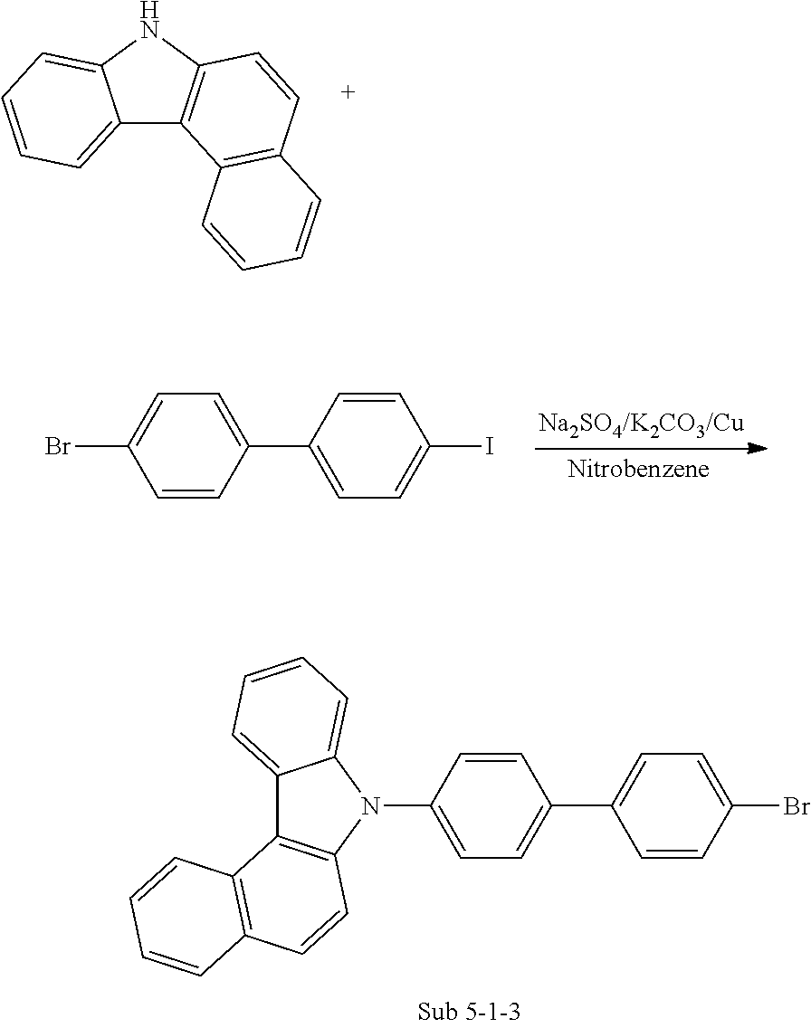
C12=CC=CC=C1NC1=C2C2=C(C=C1)C=CC=C2.C1=C(C2=CC=C(I)C=C2)C=CC(Br)=C1.C12=CC=CC=C1N(C1=CC=C(C3=CC=C(Br)C=C3)C=C1)C1=C2C2=C(C=C1)C=CC=C2
